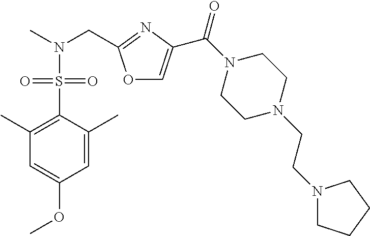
O1C=C(C(N2CCN(CCN3CCCC3)CC2)=O)N=C1CN(C)S(C1=C(C)C=C(OC)C=C1C)(=O)=O
